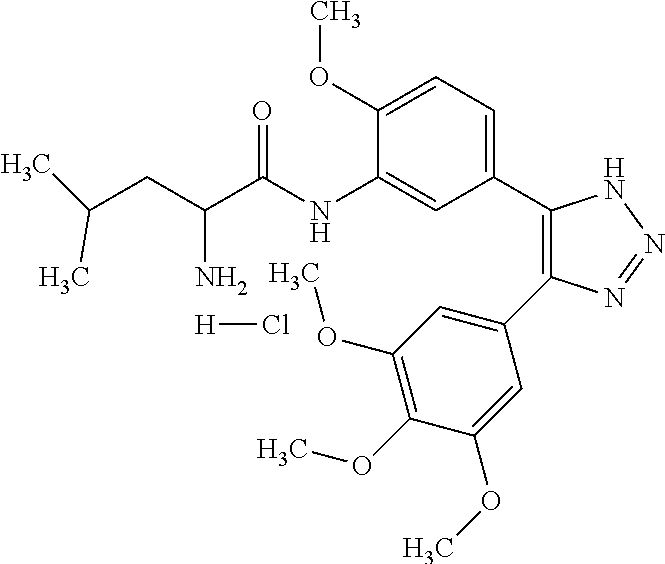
C1(C2=CC=C(OC)C(NC(C(CC(C)C)N)=O)=C2)=C(C2=CC(OC)=C(OC)C(OC)=C2)N=NN1.[H]Cl
